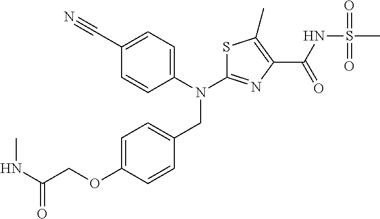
N(C1=NC(C(NS(C)(=O)=O)=O)=C(C)S1)(CC1=CC=C(OCC(NC)=O)C=C1)C1=CC=C(C#N)C=C1
